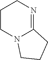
C1CN2C(=NC1)CCC2
